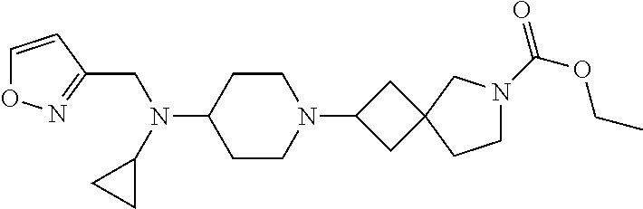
C1CC(N(CC2=NOC=C2)C2CC2)CCN1C1CC2(C1)CN(C(=O)OCC)CC2
